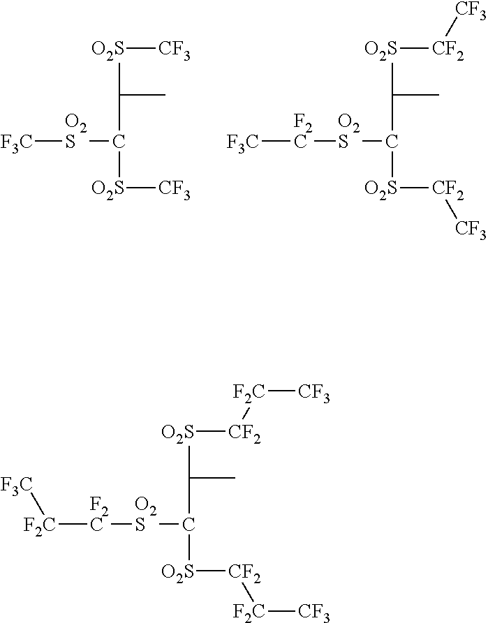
[F3C][O2S]C(C(C)[O2S][CF3])[O2S][CF3].[F3C][F2C][O2S]C(C(C)[O2S][CF2][CF3])[O2S][CF2][CF3].[F2C]([F2C][O2S]C(C(C)[O2S][CF2][F2C][CF3])[O2S][CF2][F2C][CF3])[F3C]
